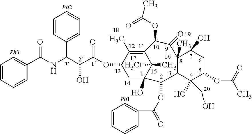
C1=CC(C(C(C(OC2CC3(O)C(C)(C)C(=C2C)C(OC(=O)C)C(=O)C2(C)C(C3OC(=O)C3=CC=CC=C3)C(O)(CO)C(OC(C)=O)CC2O)=O)O)NC(C2=CC=CC=C2)=O)=CC=C1.[Ph2].[Ph1]
